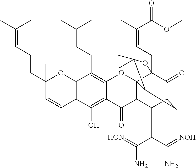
C12=C(C=CC(CCC=C(C)C)(C)O1)C(O)=C1C(=C2CC=C(C)C)OC23C4(CC=C(C)C(OC)=O)C(=O)C(CC2C(C)(C)O4)C(C(C(N)=[HON])C(N)=[NOH])C3C1=O
